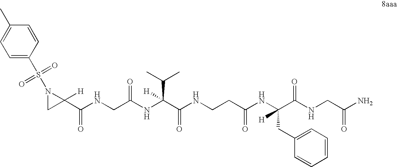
C1=CC(C)=CC=C1S(=O)(=O)N1CC1(C(NCC(NC(C(NCCC(NC(C(NCC(N)=O)=O)(CC1=CC=CC=C1)[H])=O)=O)(C(C)C)[H])=O)=O)[H]
